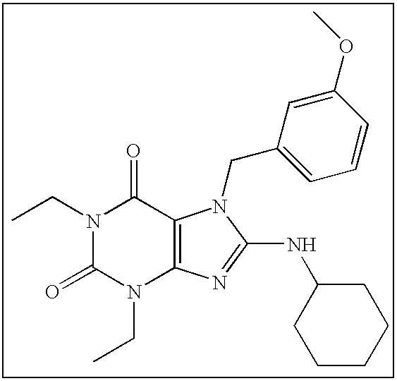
C(N1C(=O)N(CC)C2=C(C1=O)N(CC1=CC=CC(OC)=C1)C(NC1CCCCC1)=N2)C
